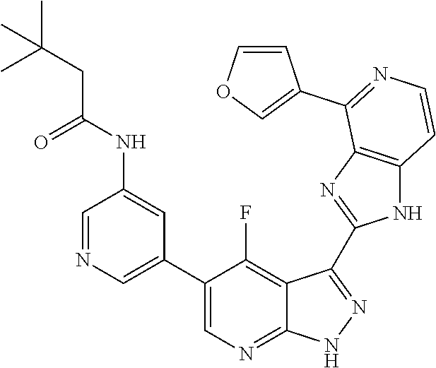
C1=NC=C(C2=CN=C3C(=C2F)C(C2=NC4=C(N2)C=CN=C4C2=COC=C2)=N[N H]3)C=C1NC(CC(C)(C)C)=O
